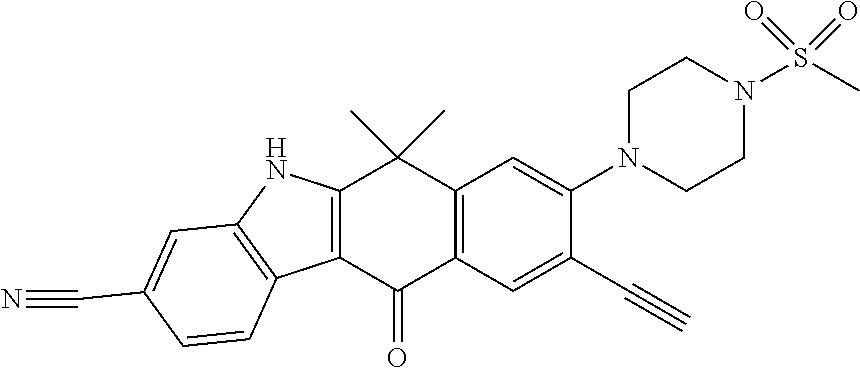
C1N(C2=CC3=C(C=C2C#C)C(=O)C2=C(C3(C)C)NC3=C2C=CC(C#N)=C3)CCN(S(C)(=O)=O)C1
